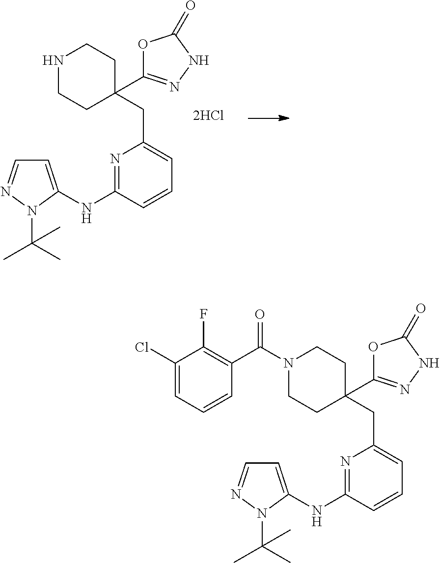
N1CCC(CC2=CC=CC(NC3=CC=NN3C(C)(C)C)=N2)(C2=NNC(=O)O2)CC1.N1(C(C2=C(F)C(Cl)=CC=C2)=O)CCC(CC2=CC=CC(NC3=CC=NN3C(C)(C)C)=N2)(C2=NNC(=O)O2)CC1
